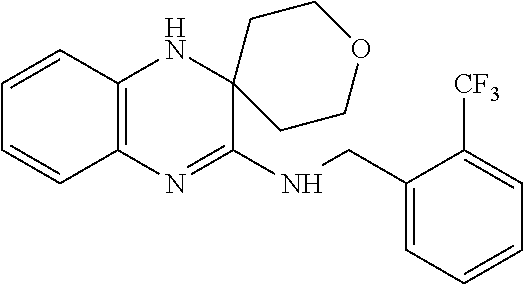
C1=CC2=C(C=C1)N=C(NCC1=CC=CC=C1[CF3])C1(N2)CCOCC1
